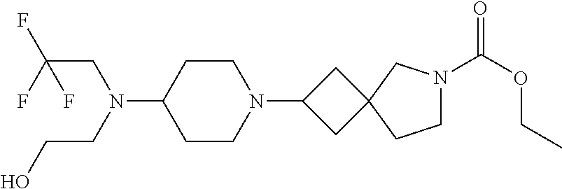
C1CN(C2CC3(C2)CCN(C(OCC)=O)C3)CCC1N(CC(F)(F)F)CCO
